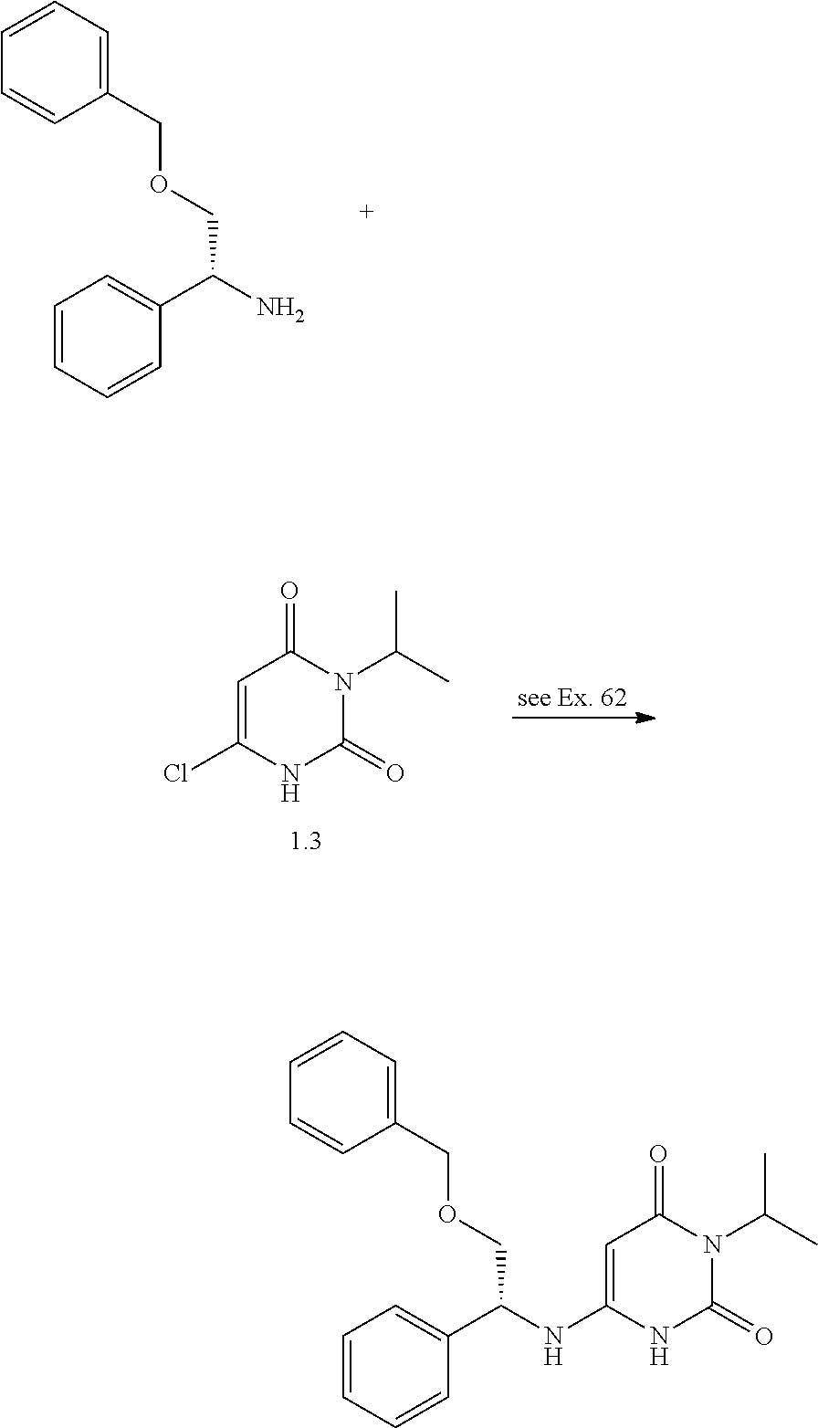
C1=CC=CC(C(COCC2=CC=CC=C2)N)=C1.C1=C(Cl)NC(=O)N(C(C)C)C1=O.C1=CC=CC(C(COCC2=CC=CC=C2)NC2=CC(=O)N(C(C)C)C(=O)N2)=C1
